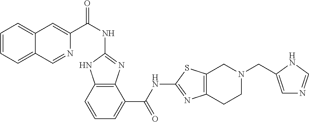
C1(NC(C2=CC3=CC=CC=C3C=N2)=O)=NC2=C(N1)C=CC=C2C(NC1=NC2=C(S1)CN(CC1=CN=CN1)CC2)=O
